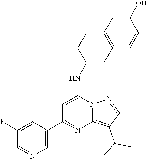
C1(C2=NC3=C(C(C)C)C=NN3C(NC3CC4=C(CC3)C=C(O)C=C4)=C2)=CN=CC(F)=C1
